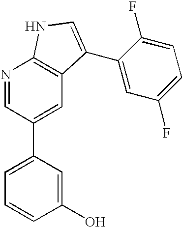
N1=CC(C2=CC=CC(O)=C2)=CC2=C1NC=C2C1=CC(F)=CC=C1F
